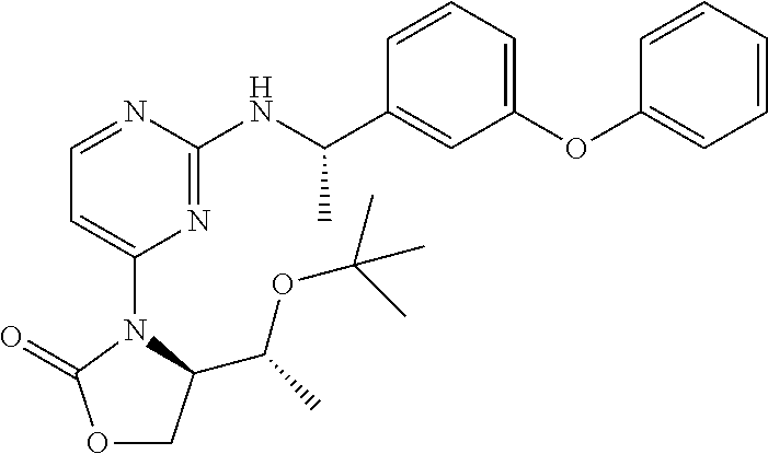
O1CC(C(C)OC(C)(C)C)N(C2=CC=NC(NC(C3=CC(OC4=CC=CC=C4)=CC=C3)C)=N2)C1=O
